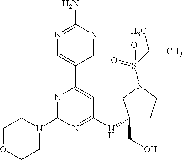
N1=C(N)N=CC(C2=CC(NC3(CO)CCN(S(=O)(=O)C(C)C)C3)=NC(N3CCOCC3)=N2)=C1
